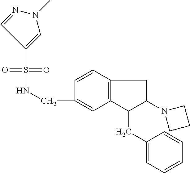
C1(CNS(=O)(=O)C2=CN(C)N=C2)=CC2=C(C=C1)CC(N1CCC1)C2CC1=CC=CC=C1
